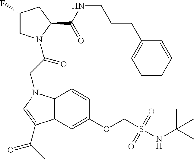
C1(F)CN(C(CN2C3=C(C=C(OCS(NC(C)(C)C)(=O)=O)C=C3)C(C(C)=O)=C2)=O)C(C(NCCCC2=CC=CC=C2)=O)C1
